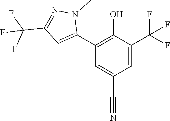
C1=C(C(F)(F)F)C(O)=C(C2=CC(C(F)(F)F)=NN2C)C=C1C#N
